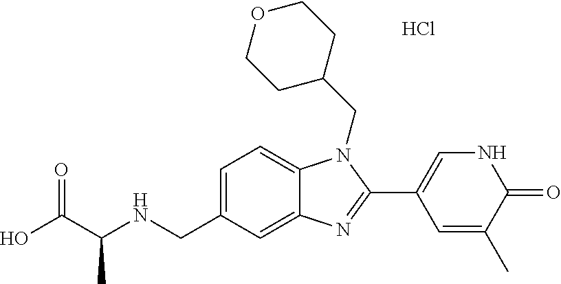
OC(C(NCC1=CC=C2C(=C1)N=C(C1=CNC(=O)C(C)=C1)N2CC1CCOCC1)C)=O.Cl
